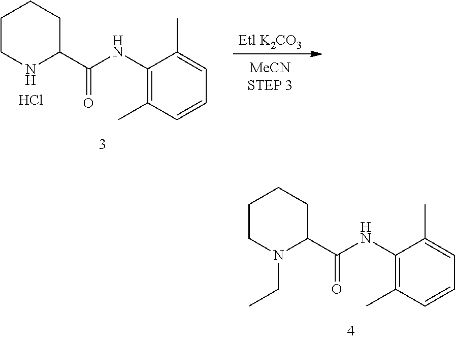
C1CNC(C(NC2=C(C)C=CC=C2C)=O)CC1.[Etl K2CO3].Cl.C1CN(CC)C(C(NC2=C(C)C=CC=C2C)=O)CC1
